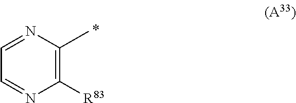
C1([R83])=C(C)N=CC=N1
